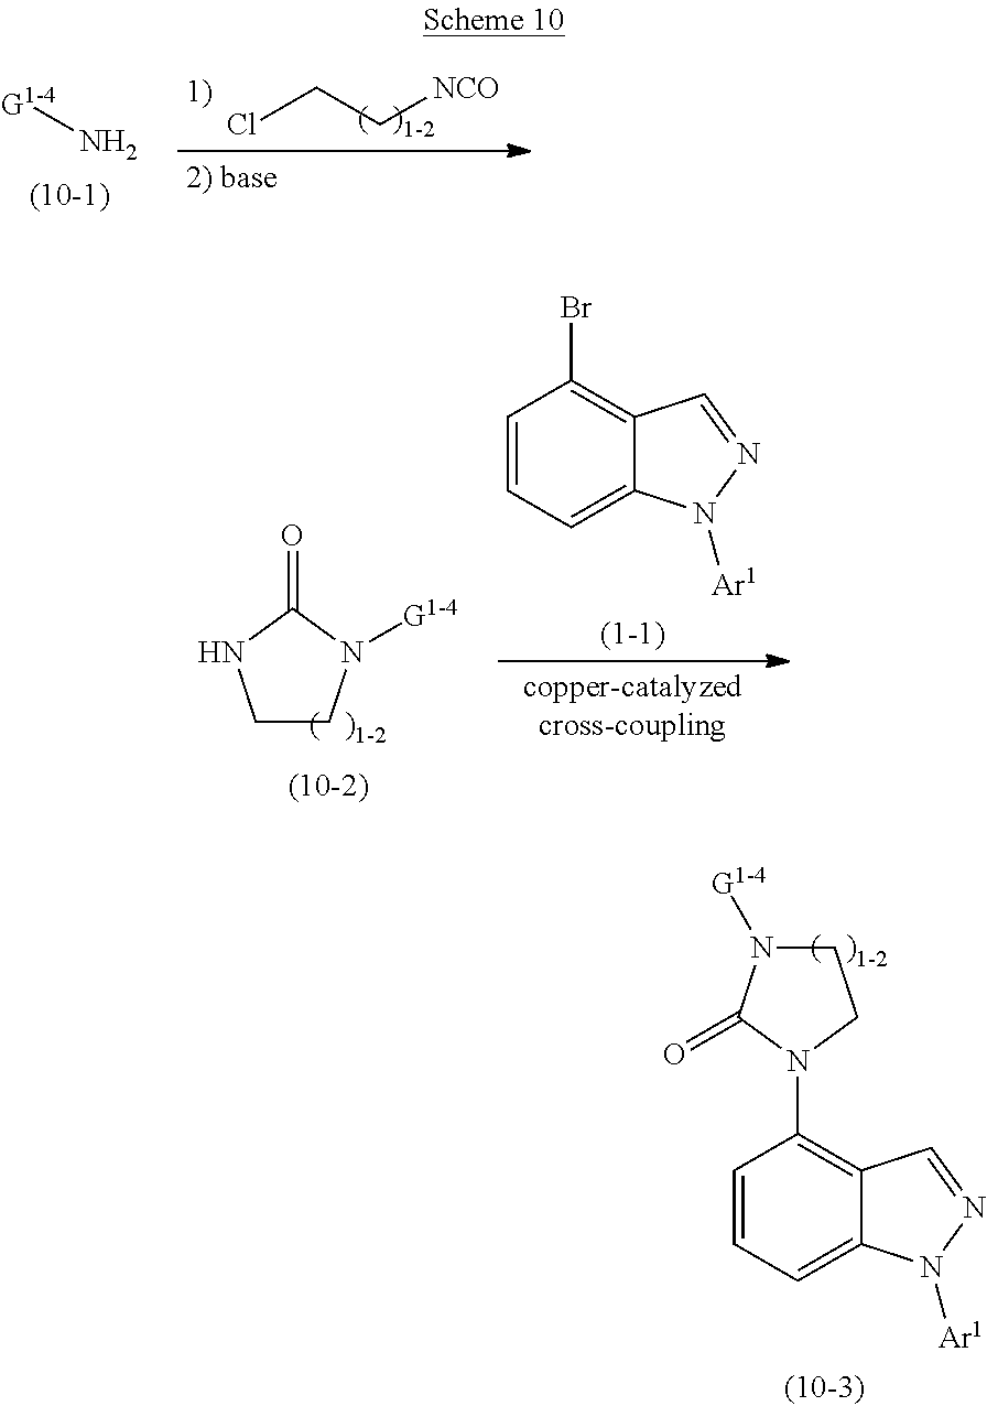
C1=CC=C2C(=C1N1CCN([G1-4])C1=O)C=NN2[Ar1].ClCC[NCO].[G1-4]N.N1CCN([G1-4])C1=O.C1=CC=C2C(=C1Br)C=NN2[Ar1]
